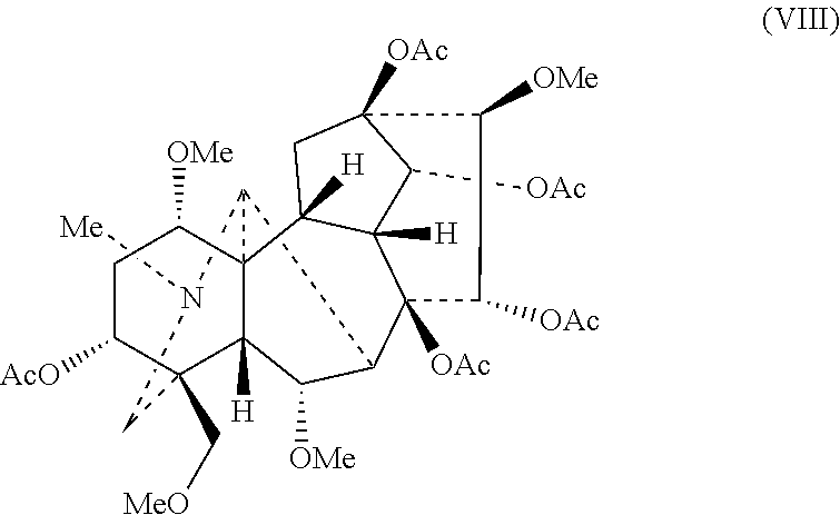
C12([H])C([OMe])C3C4([OAc])C5([H])C([OAc])C([OAc])(CC5([H])C15C3N([Me])CC2(C[MeO])C([AcO])CC5[OMe])C([OMe])C4[OAc]
